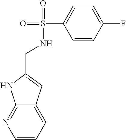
C1=CC=C2C(=N1)NC(CNS(=O)(=O)C1=CC=C(F)C=C1)=C2
